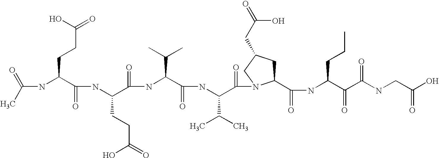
CC(=O)NC(C(NC(C(NC(C(NC(C(=O)N1C(C(NC(C(C(NCC(O)=O)=O)=O)CCC)=O)CC(CC(=O)O)C1)C(C)C)=O)C(C)C)=O)CCC(O)=O)=O)CCC(=O)O
